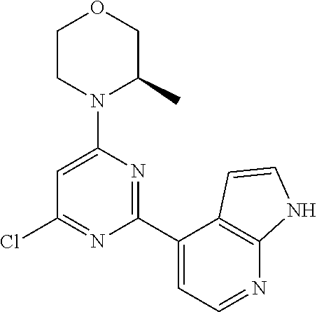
ClC1=NC(C2=CC=NC3=C2C=CN3)=NC(N2CCOCC2C)=C1
